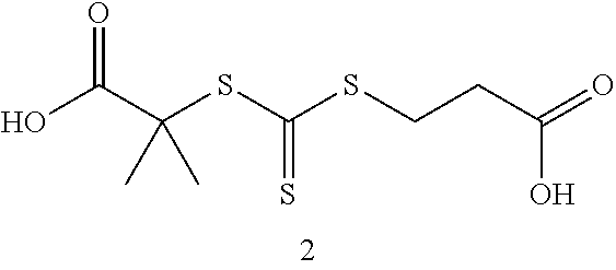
OC(C(SC(SCCC(=O)O)=S)(C)C)=O
